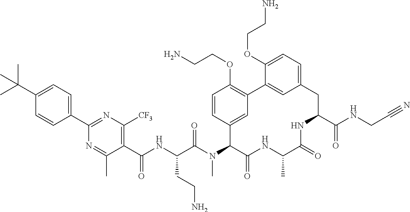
C1(C(NC(C(N(C2C(=O)NC(C)C(=O)NC(C(NCC#N)=O)CC3=CC=C(OCCN)C(=C3)C3=C(OCCN)C=CC2=C3)C)=O)CCN)=O)=C([CF3])N=C(C2=CC=C(C(C)(C)C)C=C2)N=C1C
